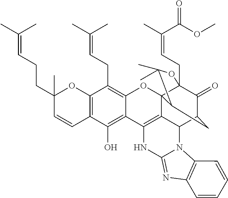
C12=C(C=CC(CCC=C(C)C)(C)O1)C(O)=C1C(=C2CC=C(C)C)OC23C4(CC=C(C)C(OC)=O)C(=O)C(CC2C(C)(C)O4)C2C3=C1NC1=NC3=C(N21)C=CC=C3
